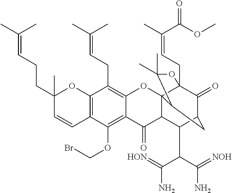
C12=C(C=CC(CCC=C(C)C)(C)O1)C(OCBr)=C1C(=C2CC=C(C)C)OC23C4(CC=C(C)C(OC)=O)C(=O)C(CC2C(C)(C)O4)C(C(C(N)=[HON])C(N)=[NOH])C3C1=O
